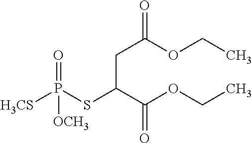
C(C(C(OCC)=O)SP([H3CS])([OCH3])=O)C(OCC)=O
